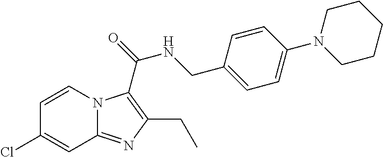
C1=CN2C(=NC(CC)=C2C(=O)NCC2=CC=C(N3CCCCC3)C=C2)C=C1Cl
